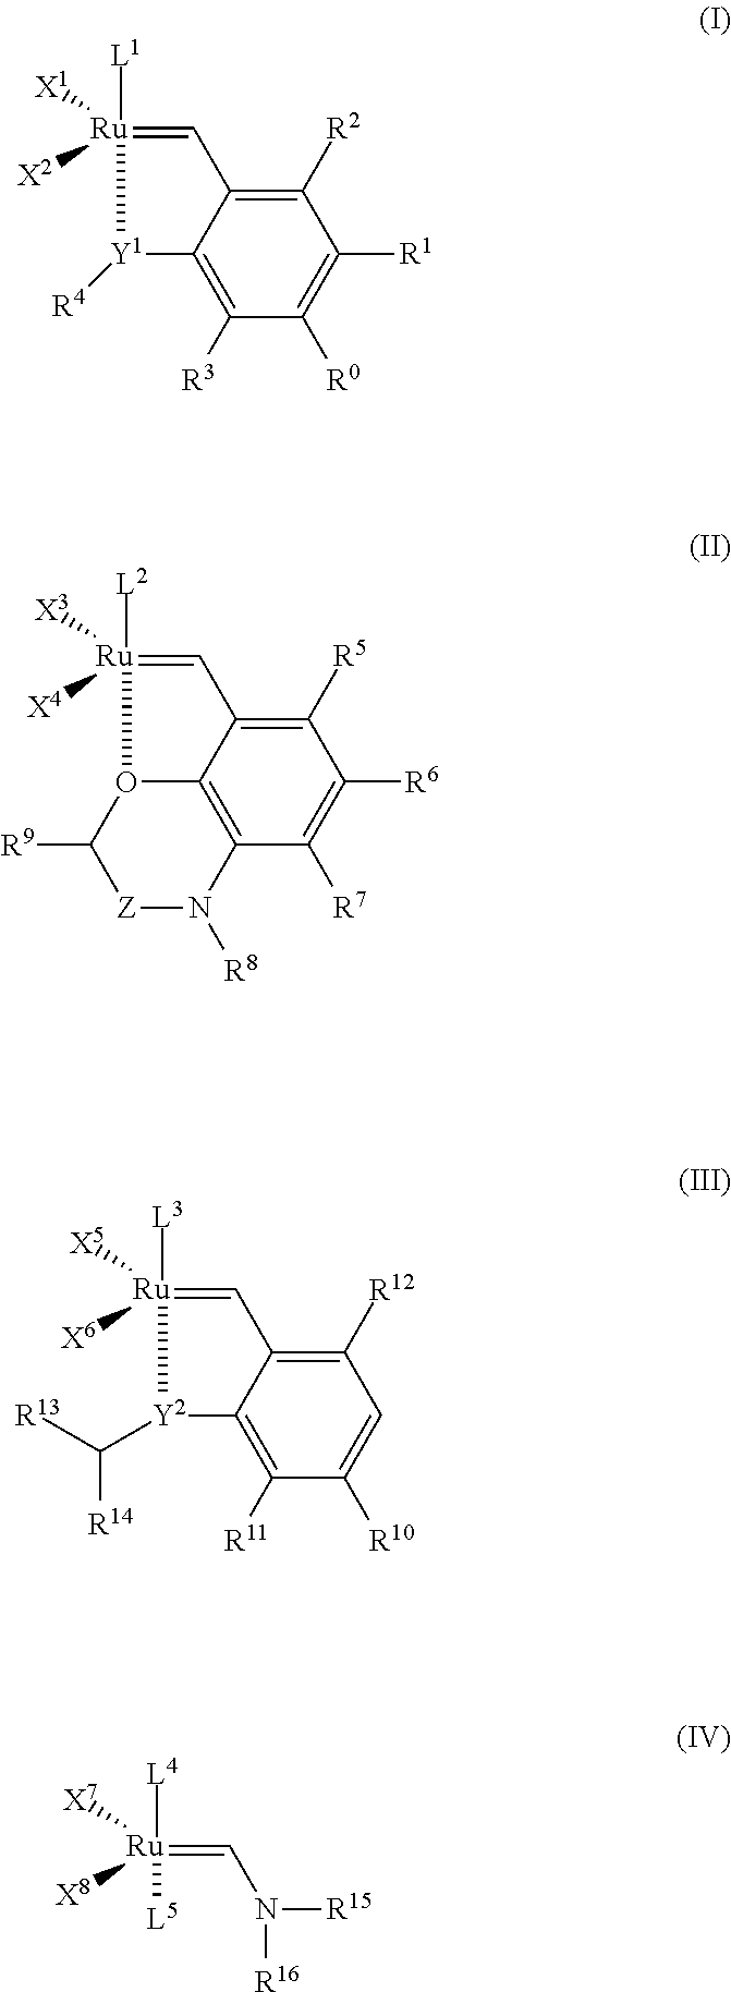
C1([R2])=C2C(=C([R3])C([R0])=C1[R1])[Y1]([R4])[Ru]([X1])([X2])([L1])=C2.C1([R5])=C2C3=C(C([R7])=C1[R6])N([R8])[Z]C([R9])O3[Ru]([X3])([X4])([L2])=C2.C1([R12])=C2C(=C([R11])C([R10])=C1)[Y2](C([R13])[R14])[Ru]([X5])([X6])([L3])=C2.[R15]N(C=[Ru]([X7])([X8])([L4])[L5])[R16]
